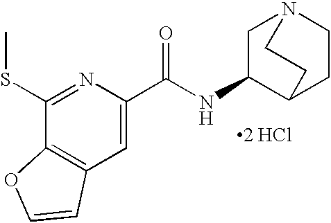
[2 HCl].C1=C(C(NC2C3CCN(C2)CC3)=O)N=C(SC)C2=C1C=CO2
